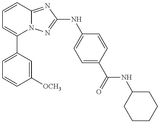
C1(C2=CC=CC([OCH3])=C2)=CC=CC2=NC(NC3=CC=C(C(NC4CCCCC4)=O)C=C3)=NN12
